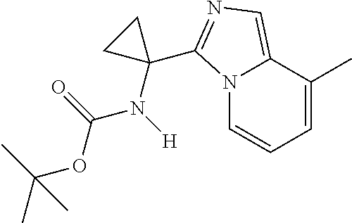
N12C=CC=C(C)C1=CN=C2C1(N([H])C(=O)OC(C)(C)C)CC1
